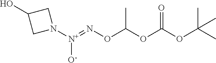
O(C(OC(OC(C)(C)C)=O)C)N=[N+](N1CC(O)C1)[O-]
